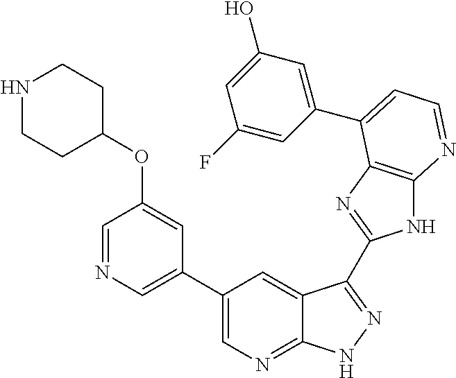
C1(C2=CN=CC(OC3CCNCC3)=C2)=CN=C2C(=C1)C(C1=NC3=C(N1)N=CC=C3C1=CC(O)=CC(F)=C1)=NN2
